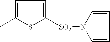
C1=C(C)SC([SO2]N2C=CC=C2)=C1
